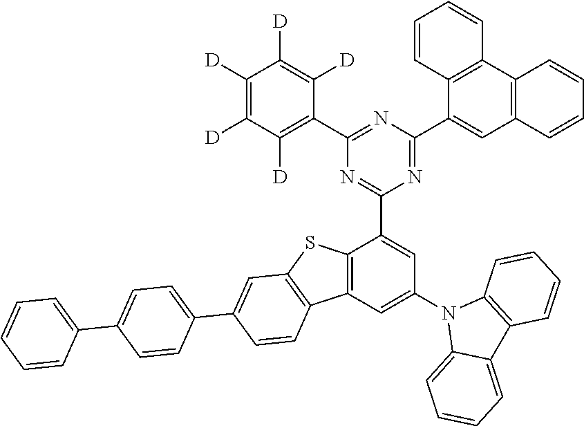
C1([D])=C([D])C([D])=C(C2=NC(C3=CC4=C(C5=C3C=CC=C5)C=CC=C4)=NC(C3=CC(N4C5=CC=CC=C5C5=C4C=CC=C5)=CC4=C3SC3=C4C=CC(C4=CC=C(C5=CC=CC=C5)C=C4)=C3)=N2)C([D])=C1[D]
